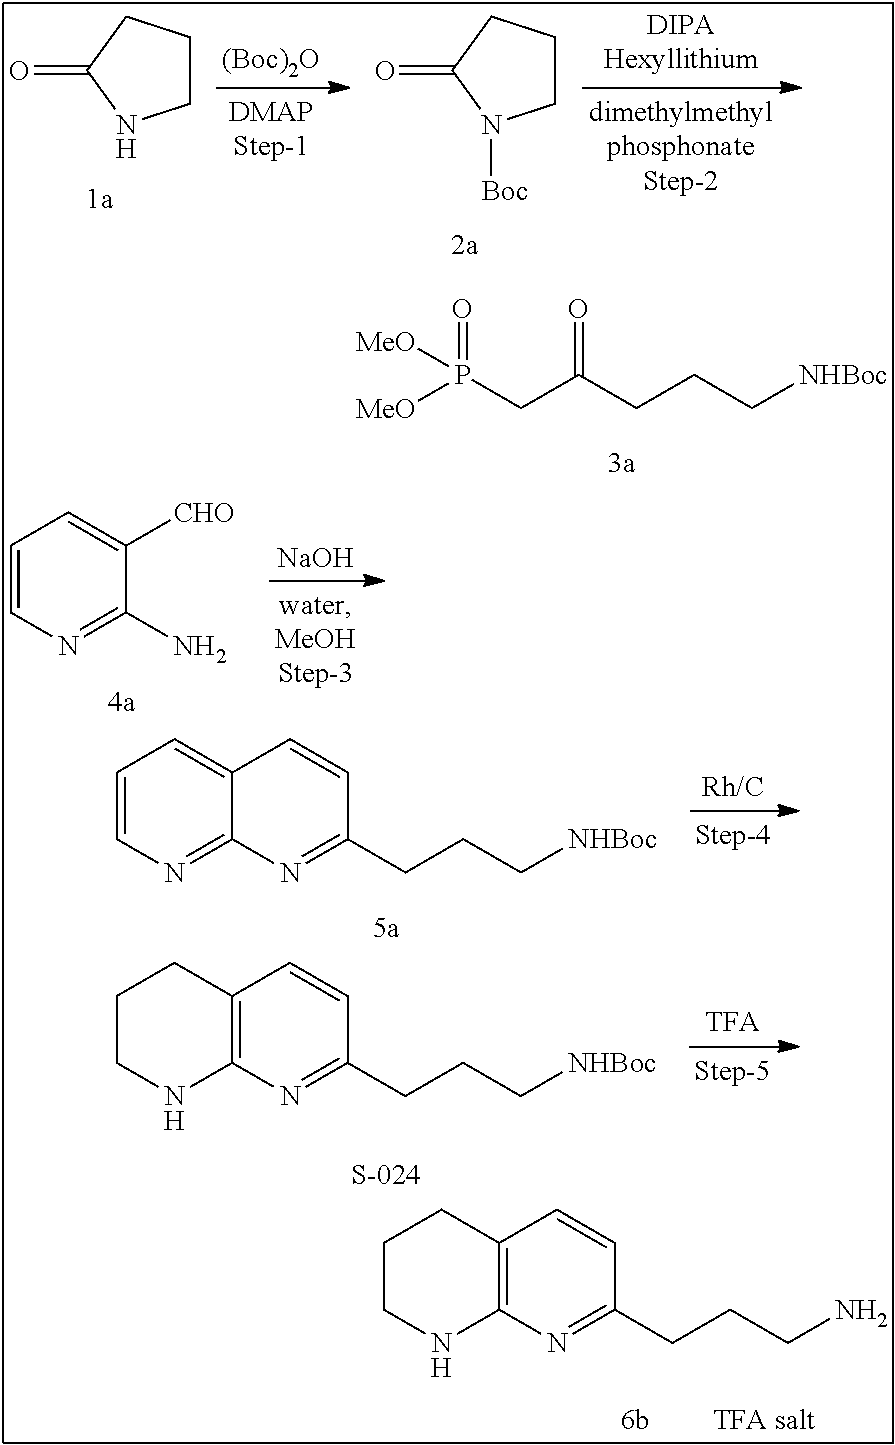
[TFA salt].C1CNC2=C(C1)C=CC(CCCN)=N2.C1CNC2=C(C1)C=CC(CCC[NHBoc])=N2.[TFA].C1=CN=C2C(=C1)C=CC(CCC[NHBoc])=N2.[Rh/C].C1=CN=C(N)C([CHO])=C1.[NaOH].[MeO]P(CC(CCC[NHBoc])=O)(=O)[MeO].C1CCC(=O)N1.[(Boc)2O].[DIPAHexyllithium].C1CCC(=O)N1[Boc]
